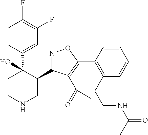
C1(C2=NOC(C3=C(CCNC(=O)C)C=CC=C3)=C2C(=O)C)C(C2=CC(F)=C(F)C=C2)(O)CCNC1
